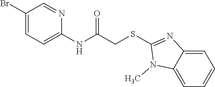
C1(Br)=CC=C(NC(CSC2=NC3=CC=CC=C3N2C)=O)N=C1
